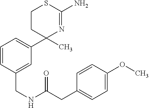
C1=CC(OC)=CC=C1CC(NCC1=CC(C2(C)CCSC(N)=N2)=CC=C1)=O
